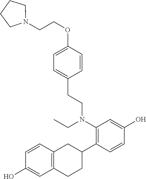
C(C1=CC=C(OCCN2CCCC2)C=C1)CN(C1=C(C2CC3=C(CC2)C=C(O)C=C3)C=CC(O)=C1)CC
